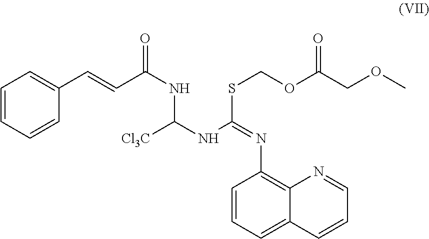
C1(N=C(NC(NC(C=CC2=CC=CC=C2)=O)[Cl3C])SCOC(COC)=O)=C2C(=CC=C1)C=CC=N2
